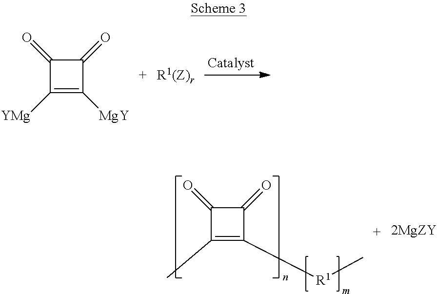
C1(=O)C([YMg])=C([MgY])C1=O.C1(=O)C(C)=C([R1]C)C1=O
